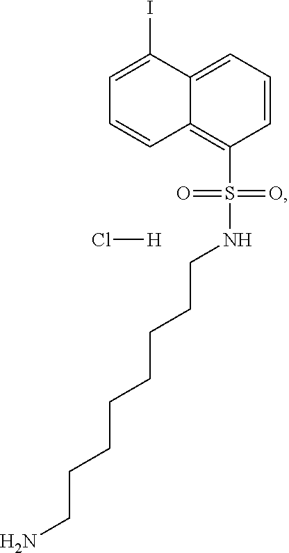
Cl[H].C1=CC(S(NCCCCCCCCN)(=O)=O)=C2C(=C1)C(I)=CC=C2
